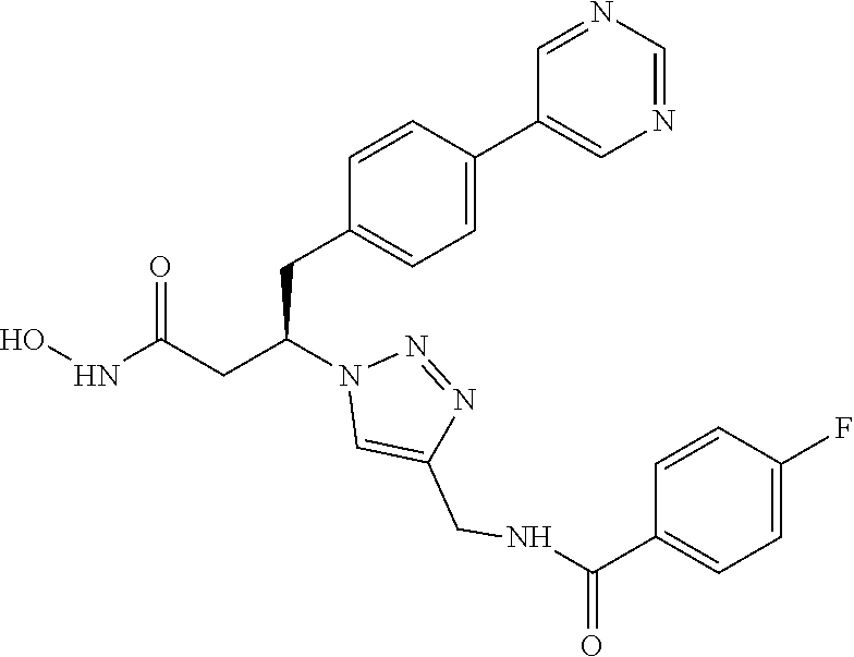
C1(CC(CC(NO)=O)N2C=C(CNC(C3=CC=C(F)C=C3)=O)N=N2)=CC=C(C2=CN=CN=C2)C=C1
